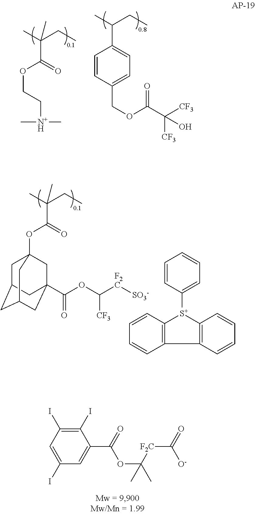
C1(I)=C(I)C=C(I)C=C1C(=O)OC(C)([F2C]C(=O)[O-])C.CC(CC)(C)C(=O)OC12CC3CC(CC(C(OC([F2C][SO3-])[CF3])=O)(C1)C3)C2.C12=C(C3=C([S+]1C1=CC=CC=C1)C=CC=C3)C=CC=C2.CC(CC)(C)C(=O)OCC[N+H](C)C.CC(CC)C1=CC=C(COC(C([CF3])([CF3])O)=O)C=C1
